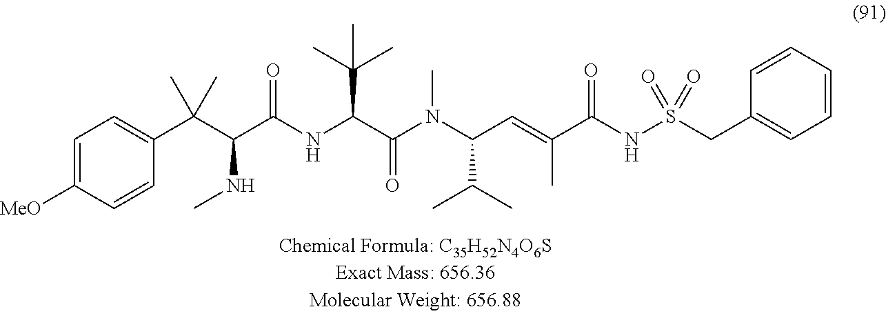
[MeO]C1=CC=C(C(C(C(NC(C(N(C(C=C(C(NS(CC2=CC=CC=C2)(=O)=O)=O)C)C(C)C)C)=O)C(C)(C)C)=O)NC)(C)C)C=C1
